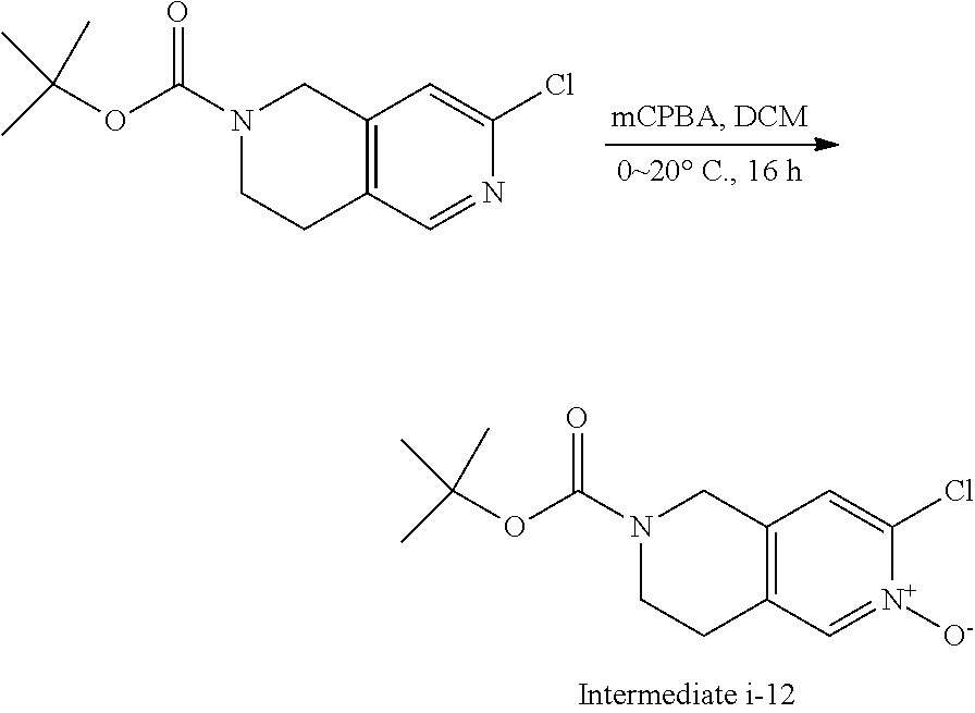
C12=C(C=NC(Cl)=C1)CCN(C(OC(C)(C)C)=O)C2.C12=C(C=[N+]([O-])C(Cl)=C1)CCN(C(OC(C)(C)C)=O)C2
